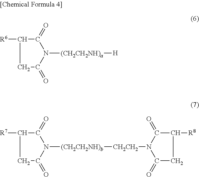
[R6]C1CC(=O)N([(CH2CH2NH)a][H])C1=O.[R7]C1CC(=O)N([(CH2CH2NH)b][CH2CH2]N2C(=O)CC([R8])C2=O)C1=O
